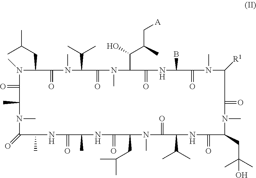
N1(C)C(CC(C)C)C(=O)N(C)C(C(C)C)C(=O)N(C)C(C(O)C(C)C[A])C(=O)NC(B)C(=O)N(C)C([R1])C(=O)N(C)C(CC(C)(C)O)C(=O)NC(C(C)C)C(=O)N(C)C(CC(C)C)C(=O)NC(C)C(=O)NC(C)C(=O)N(C)C(C)C1=O
